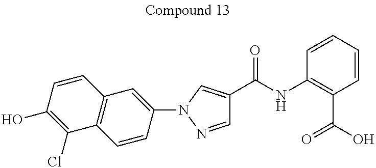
C1=NN(C2=CC3=C(C=C2)C(Cl)=C(O)C=C3)C=C1C(NC1=C(C(O)=O)C=CC=C1)=O
